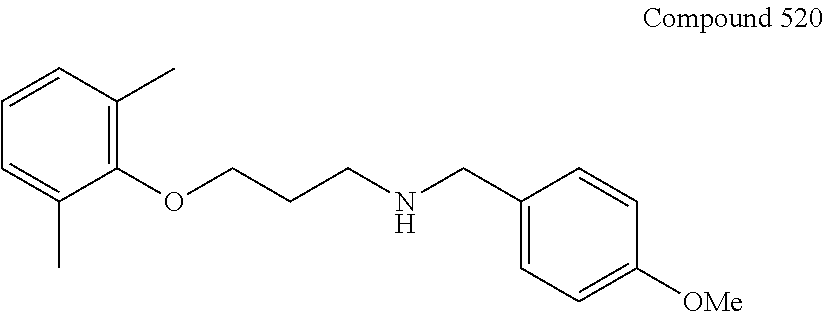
C1=CC(C)=C(OCCCNCC2=CC=C([OMe])C=C2)C(C)=C1
